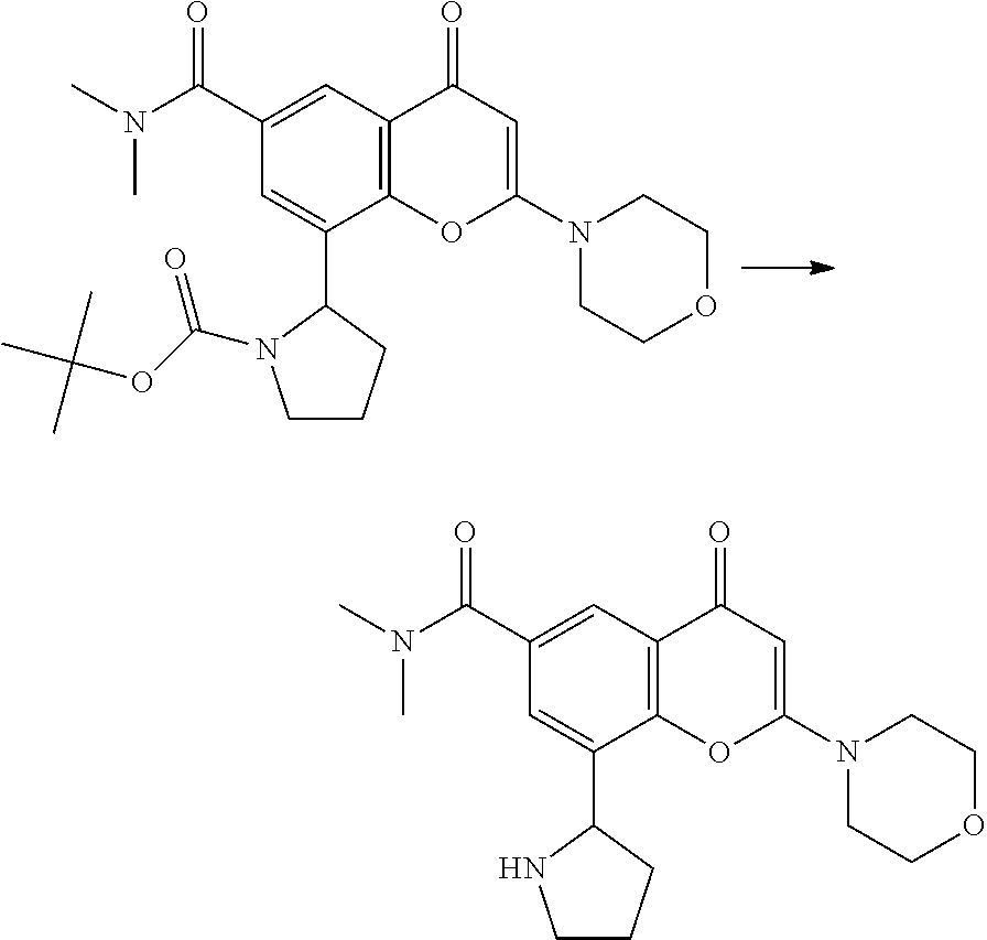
C12=C(C=C(C(N(C)C)=O)C=C1C1N(C(OC(C)(C)C)=O)CCC1)C(=O)C=C(N1CCOCC1)O2.C12=C(C=C(C(N(C)C)=O)C=C1C1NCCC1)C(=O)C=C(N1CCOCC1)O2
